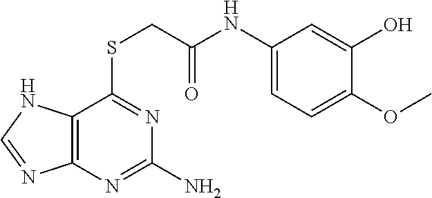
C1(NC(=O)CSC2=NC(N)=NC3=C2NC=N3)=CC=C(OC)C(O)=C1
